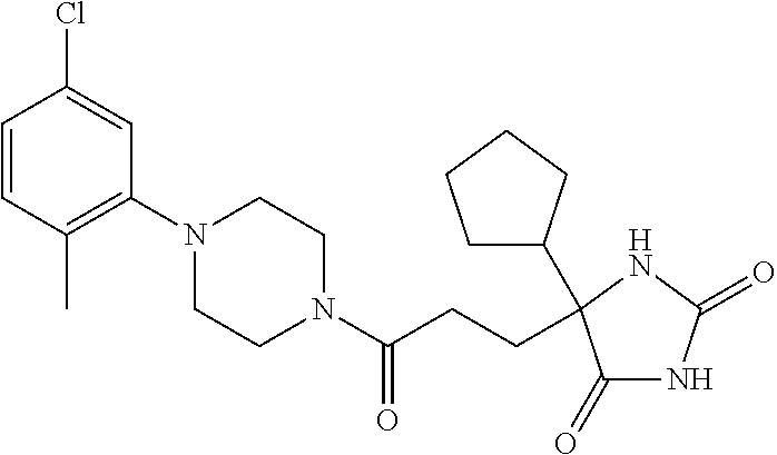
C1(=O)NC(=O)NC1(C1CCCC1)CCC(N1CCN(C2=C(C)C=CC(Cl)=C2)CC1)=O
